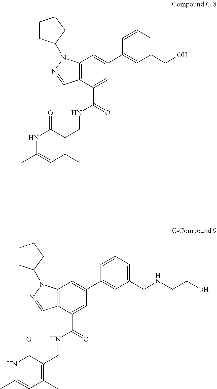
C12=C(C(C(=O)NCC3=C(C)C=C(C)NC3=O)=CC(C3=CC(CO)=CC=C3)=C1)C=NN2C1CCCC1.C12=C(C(C(=O)NCC3=C(C)C=C(C)NC3=O)=CC(C3=CC(CNCCO)=CC=C3)=C1)C=NN2C1CCCC1
